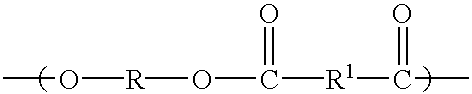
CO[R]OC([R1]C(C)=O)=O
